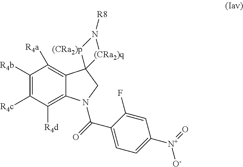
C1([R4b])=C([R4c])C([R4d])=C2C(=C1[R4a])C1(CN2C(=O)C2=CC=C([N+](=O)[O-])C=C2F)[(CRa2)p]N([R8])[(CRa2)q]1
